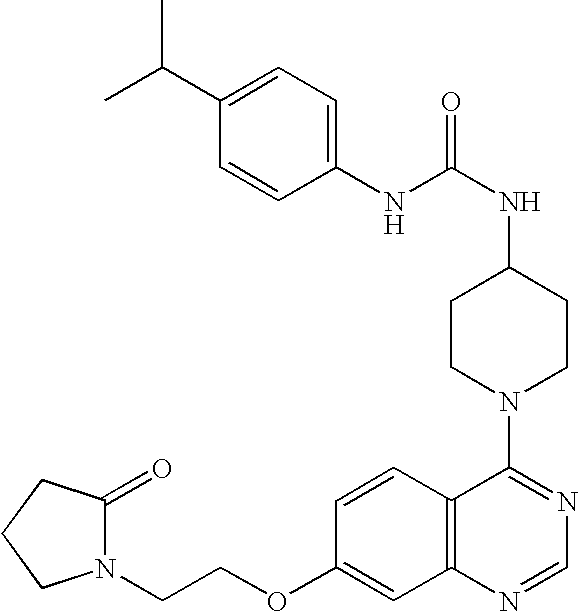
C1=CC2=C(C=C1OCCN1C(=O)CCC1)N=CN=C2N1CCC(NC(=O)NC2=CC=C(C(C)C)C=C2)CC1
